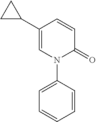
C1=C(C2CC2)C=CC(=O)N1C1=CC=CC=C1
